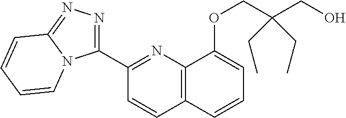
C1(C2=NN=C3N2C=CC=C3)=NC2=C(C=C1)C=CC=C2OCC(CO)(CC)CC
